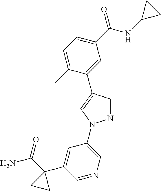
C1=C(C)C(C2=CN(C3=CN=CC(C4(C(N)=O)CC4)=C3)N=C2)=CC(C(NC2CC2)=O)=C1
